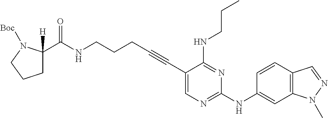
C(NCCCC#CC1=CN=C(NC2=CC3=C(C=C2)C=NN3C)N=C1NCCC)(=O)C1([H])CCCN1[Boc]
